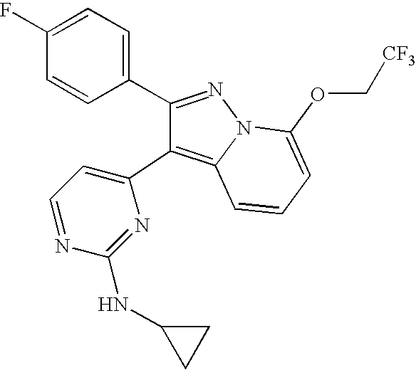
C1(C2=NN3C(=C2C2=CC=NC(NC4CC4)=N2)C=CC=C3OC[CF3])=CC=C(F)C=C1
